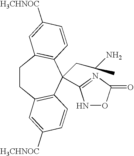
C1CC2=C(C(CC(N)C)(C3=NC(=O)ON3)C3=C1C=C([H3CHNOC])C=C3)C=CC([H3CHNOC])=C2
